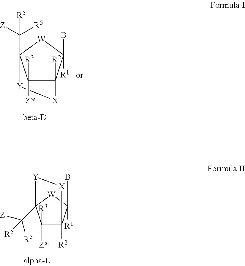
C1([R3])([Z*])C2([R2])C(B)([R1])[W]C1(C([Z])([R5])[R5])[Y][X]2.C1([R3])([Z*])C2([R2])C(B)([R1])[W]C1(C([Z])([R5])[R5])[Y][X]2
